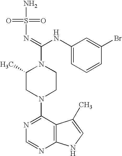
C1(C)CN(C2=NC=NC3=C2C(C)=CN3)CCN1C(=NS(N)(=O)=O)NC1=CC=CC(Br)=C1
